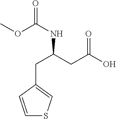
C1(CC(CC(O)=O)NC(=O)OC)=CSC=C1
